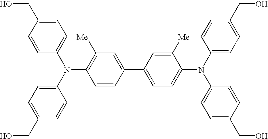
C1([Me])=CC(C2=CC([Me])=C(N(C3=CC=C(CO)C=C3)C3=CC=C(CO)C=C3)C=C2)=CC=C1N(C1=CC=C(CO)C=C1)C1=CC=C(CO)C=C1
